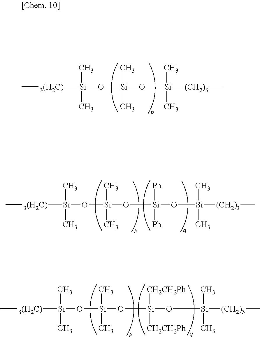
C[3(H2C)][Si](C)(C)O[Si](C)(C)O[Si](C)(C)[(CH2)3]C.C[3(H2C)][Si](C)(C)O[Si](C)(C)O[Si]([Ph])([Ph])O[Si](C)(C)[(CH2)3]C.C[3(H2C)][Si](C)(C)O[Si](C)(C)O[Si]([CH2CH2Ph])([CH2CH2Ph])O[Si](C)(C)[(CH2)3]C
